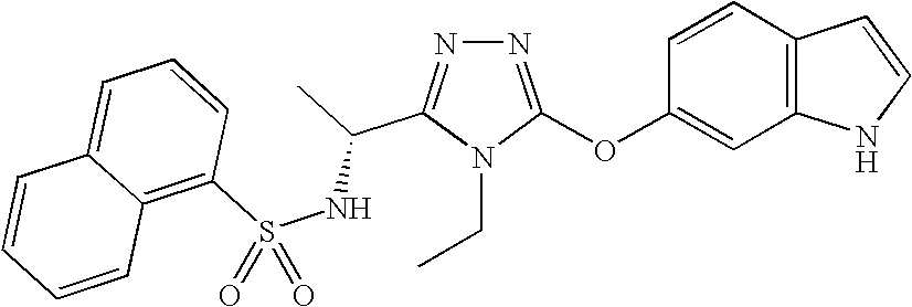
N1=C(OC2=CC3=C(C=C2)C=CN3)N(CC)C(C(NS(C2=C3C(=CC=C2)C=CC=C3)(=O)=O)C)=N1
